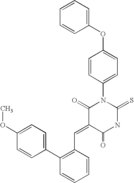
C1=CC=CC(OC2=CC=C(N3C(=O)C(=CC4=C(C5=CC=C(OC)C=C5)C=CC=C4)C(=O)NC3=S)C=C2)=C1
